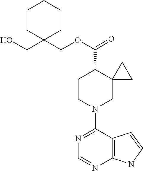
N1=C(N2CC3(C(C(=O)OCC4(CO)CCCCC4)CC2)CC3)C2=C(N=C1)NC=C2
